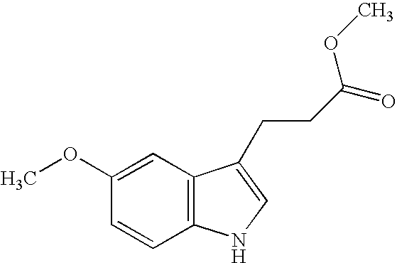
C1(OC)=CC2=C(C=C1)NC=C2CCC(=O)OC
